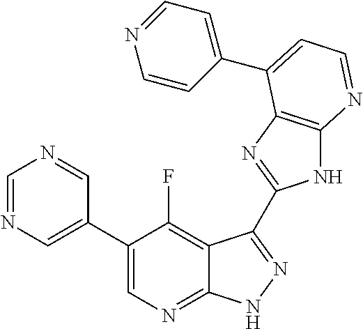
C1=NC=C(C2=CN=C3C(=C2F)C(C2=NC4=C(N2)N=CC=C4C2=CC=NC=C2)=NN3)C=N1
